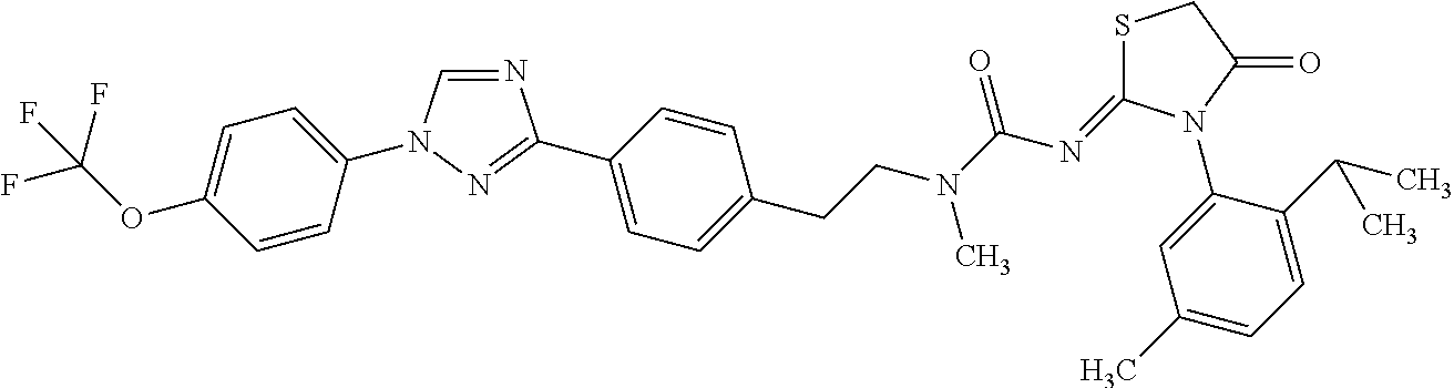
N1=C(C2=CC=C(CCN(C(N=C3SCC(=O)N3C3=CC(C)=CC=C3C(C)C)=O)C)C=C2)N=CN1C1=CC=C(OC(F)(F)F)C=C1
